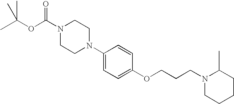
C1N(C2=CC=C(OCCCN3CCCCC3C)C=C2)CCN(C(OC(C)(C)C)=O)C1
